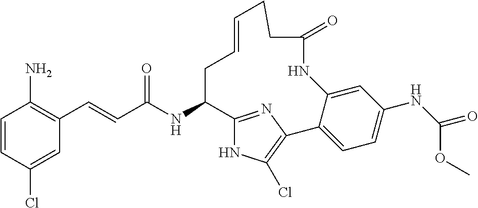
C(C(NC1C2=NC(=C(Cl)N2)C2=CC=C(NC(=O)OC)C=C2NC(=O)CCC=CC1)=O)=CC1=C(N)C=CC(Cl)=C1
